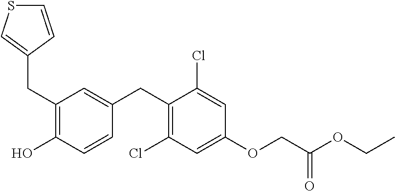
C(C1=C(O)C=CC(CC2=C(Cl)C=C(OCC(OCC)=O)C=C2Cl)=C1)C1=CSC=C1
